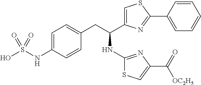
C1=C(NS(O)(=O)=O)C=CC(CC(NC2=NC(C(=O)[OC2H5])=CS2)C2=CSC(C3=CC=CC=C3)=N2)=C1
